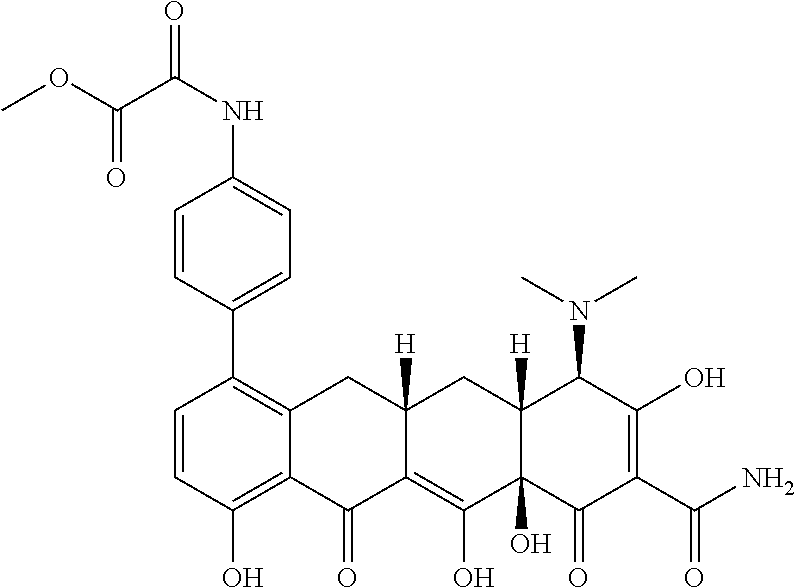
C1=CC(O)=C2C(=C1C1=CC=C(NC(C(OC)=O)=O)C=C1)CC1([H])C(=C(O)C3(O)C([H])(C1)C(N(C)C)C(O)=C(C(N)=O)C3=O)C2=O
